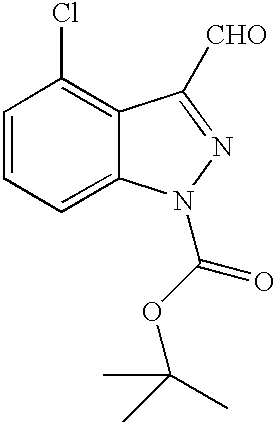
C1=CC=C2C(=C1Cl)C([CHO])=NN2C(OC(C)(C)C)=O
